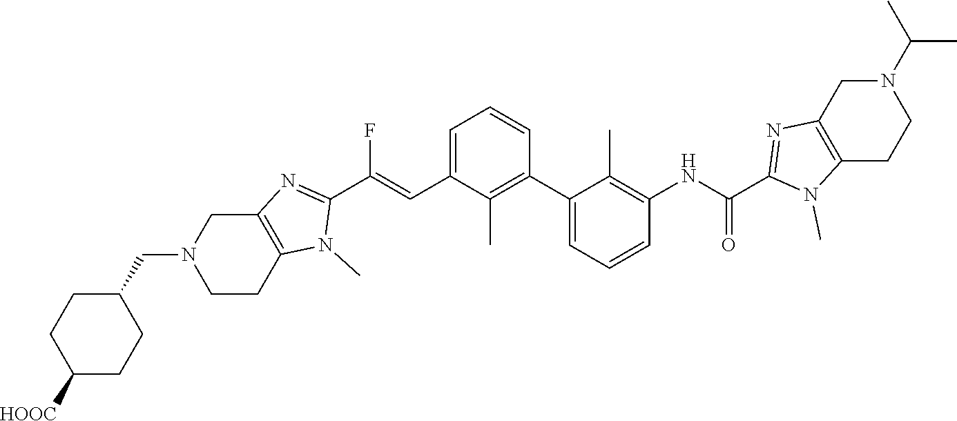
C1(C2=CC=CC(NC(C3=NC4=C(N3C)CCN(C(C)C)C4)=O)=C2C)=C(C)C(C=C(C2=NC3=C(N2C)CCN(CC2CCC([HOOC])CC2)C3)F)=CC=C1
